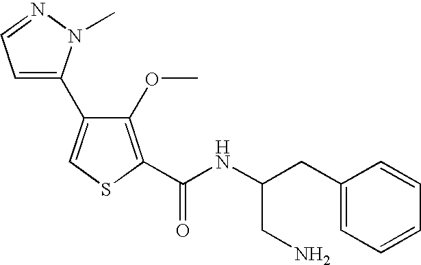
C1=C(C2=CSC(C(NC(CC3=CC=CC=C3)CN)=O)=C2OC)N(C)N=C1
